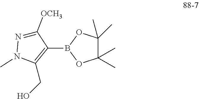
C1(CO)=C(B2OC(C)(C)C(C)(C)O2)C([OCH3])=NN1C
